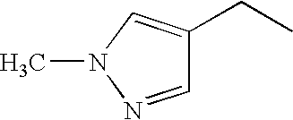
C1=NN(C)C=C1CC
